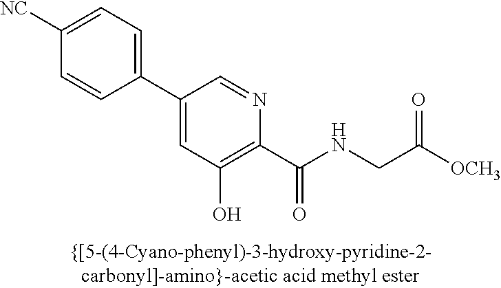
C1(C2=CC(O)=C(C(NCC([OCH3])=O)=O)N=C2)=CC=C([NC])C=C1
